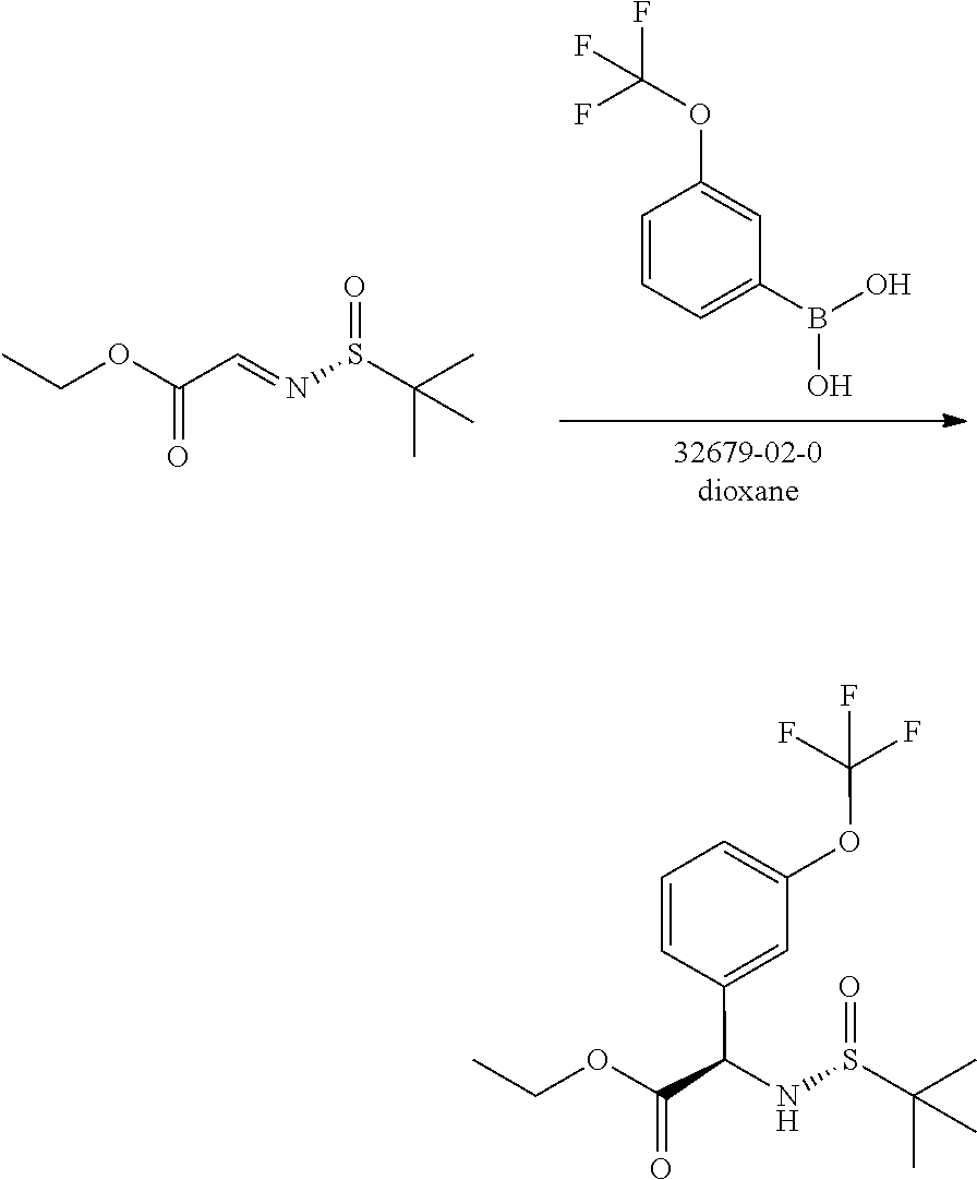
CCOC(C=NS(=O)C(C)(C)C)=O.C1=CC=C(B(O)O)C=C1OC(F)(F)F.C1=C(OC(F)(F)F)C=C(C(C(OCC)=O)NS(=O)C(C)(C)C)C=C1
